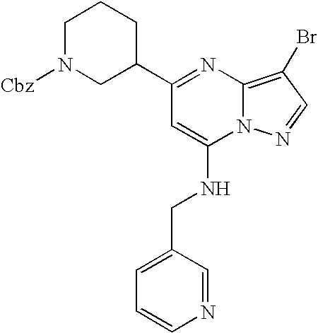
C1(C2CCCN([Cbz])C2)=NC2=C(Br)C=NN2C(NCC2=CC=CN=C2)=C1
